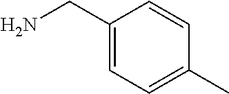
C1=C(CN)C=CC(C)=C1
